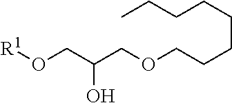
C(CCC)CCCCOCC(CO[R1])O
